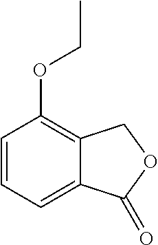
C1=CC=C2C(=C1OCC)COC2=O
